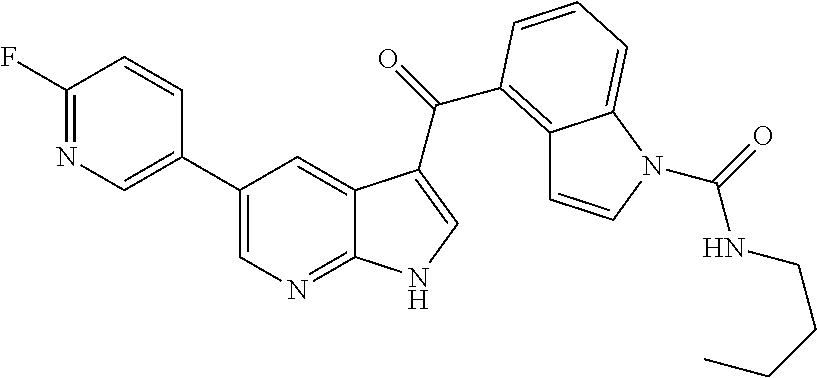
C12=C(C(=O)C3=CNC4=NC=C(C5=CN=C(F)C=C5)C=C43)C=CC=C1N(C(=O)NCCCC)C=C2
